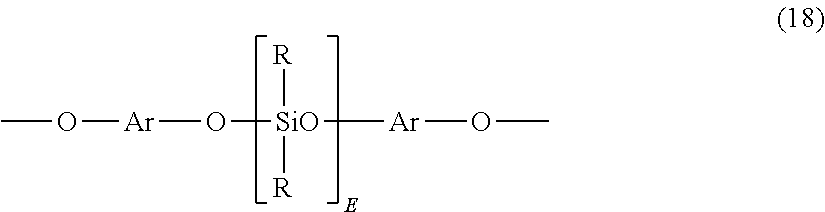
[R][SiO]([Ar]OC)(O[Ar]OC)[R]
